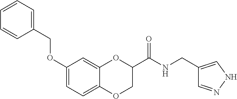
C12=CC=C(OCC3=CC=CC=C3)C=C1OC(C(NCC1=CNN=C1)=O)CO2
